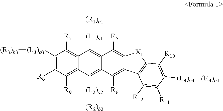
C1([(L3)a3][(R3)b3])=C([R8])C([R9])=C2C(=C1[R7])C([(L1)a1][(R1)b1])=C1C(=C2[(L2)a2][(R2)b2])C([R6])=C2C(=C1[R5])[X1]C1=C2C([R12])=C([R11])C([(L4)a4][(R4)b4])=C1[R10]
